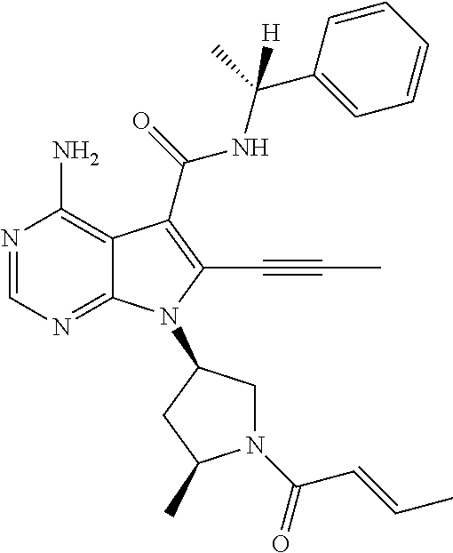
N1=CN=C2C(=C1N)C(C(=O)NC(C)(C1=CC=CC=C1)[H])=C(C#CC)N2C1CN(C(C=CC)=O)C(C)C1
